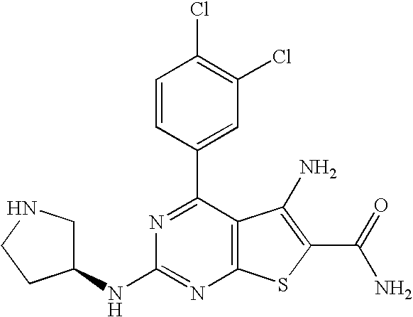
C1=CC(C2=NC(NC3CNCC3)=NC3=C2C(N)=C(C(N)=O)S3)=CC(Cl)=C1Cl
